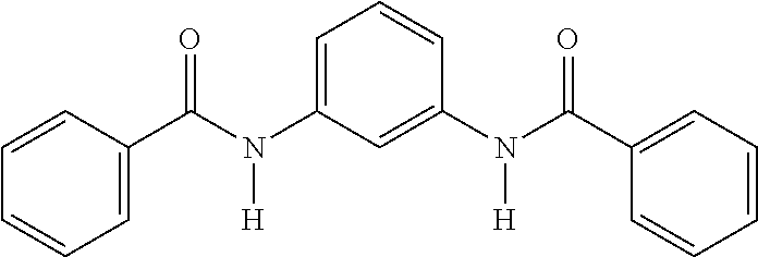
C1=CC(C(N(C2=CC=CC(N(C(C3=CC=CC=C3)=O)[H])=C2)[H])=O)=CC=C1
